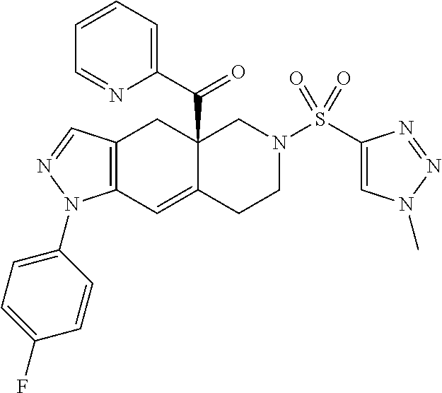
C12=C(C=NN1C1=CC=C(F)C=C1)CC1(C(C3=CC=CC=N3)=O)C(=C2)CCN(S(C2=CN(C)N=N2)(=O)=O)C1
